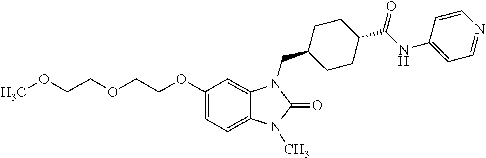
C1(OCCOCCOC)=CC=C2C(=C1)N(CC1CCC(C(NC3=CC=NC=C3)=O)CC1)C(=O)N2C
